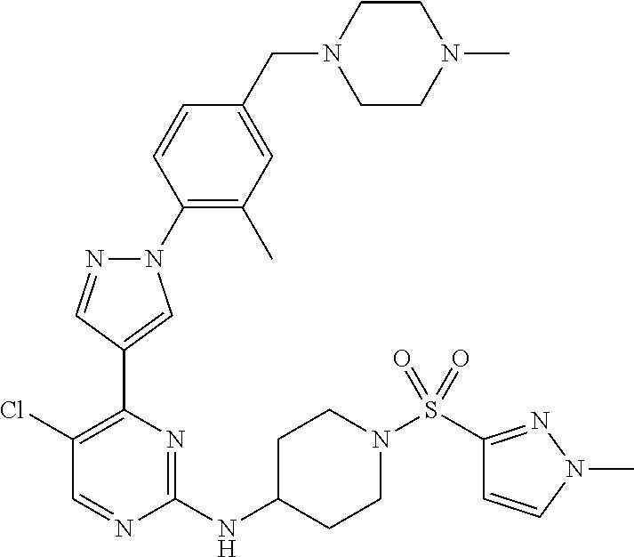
N1(C2=C(C)C=C(CN3CCN(C)CC3)C=C2)N=CC(C2=C(Cl)C=NC(NC3CCN(S(=O)(=O)C4=NN(C)C=C4)CC3)=N2)=C1
